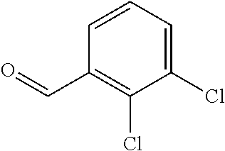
C1=CC=C(Cl)C(Cl)=C1C=O
